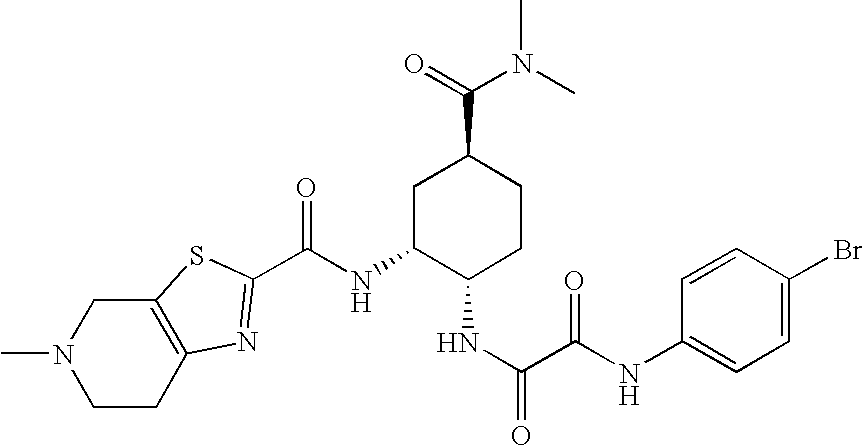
CN1CCC2=C(C1)SC(C(NC1C(NC(C(NC3=CC=C(Br)C=C3)=O)=O)CCC(C(=O)N(C)C)C1)=O)=N2
